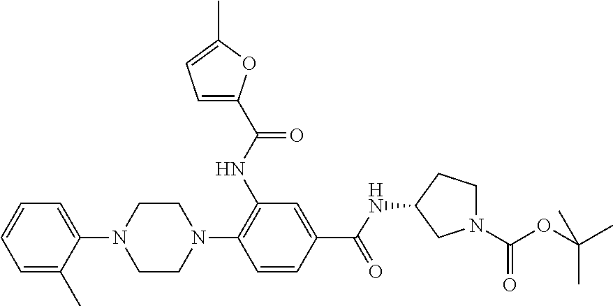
C1=C(C)C(N2CCN(C3=C(NC(C4=CC=C(C)O4)=O)C=C(C(NC4CN(C(=O)OC(C)(C)C)CC4)=O)C=C3)CC2)=CC=C1
